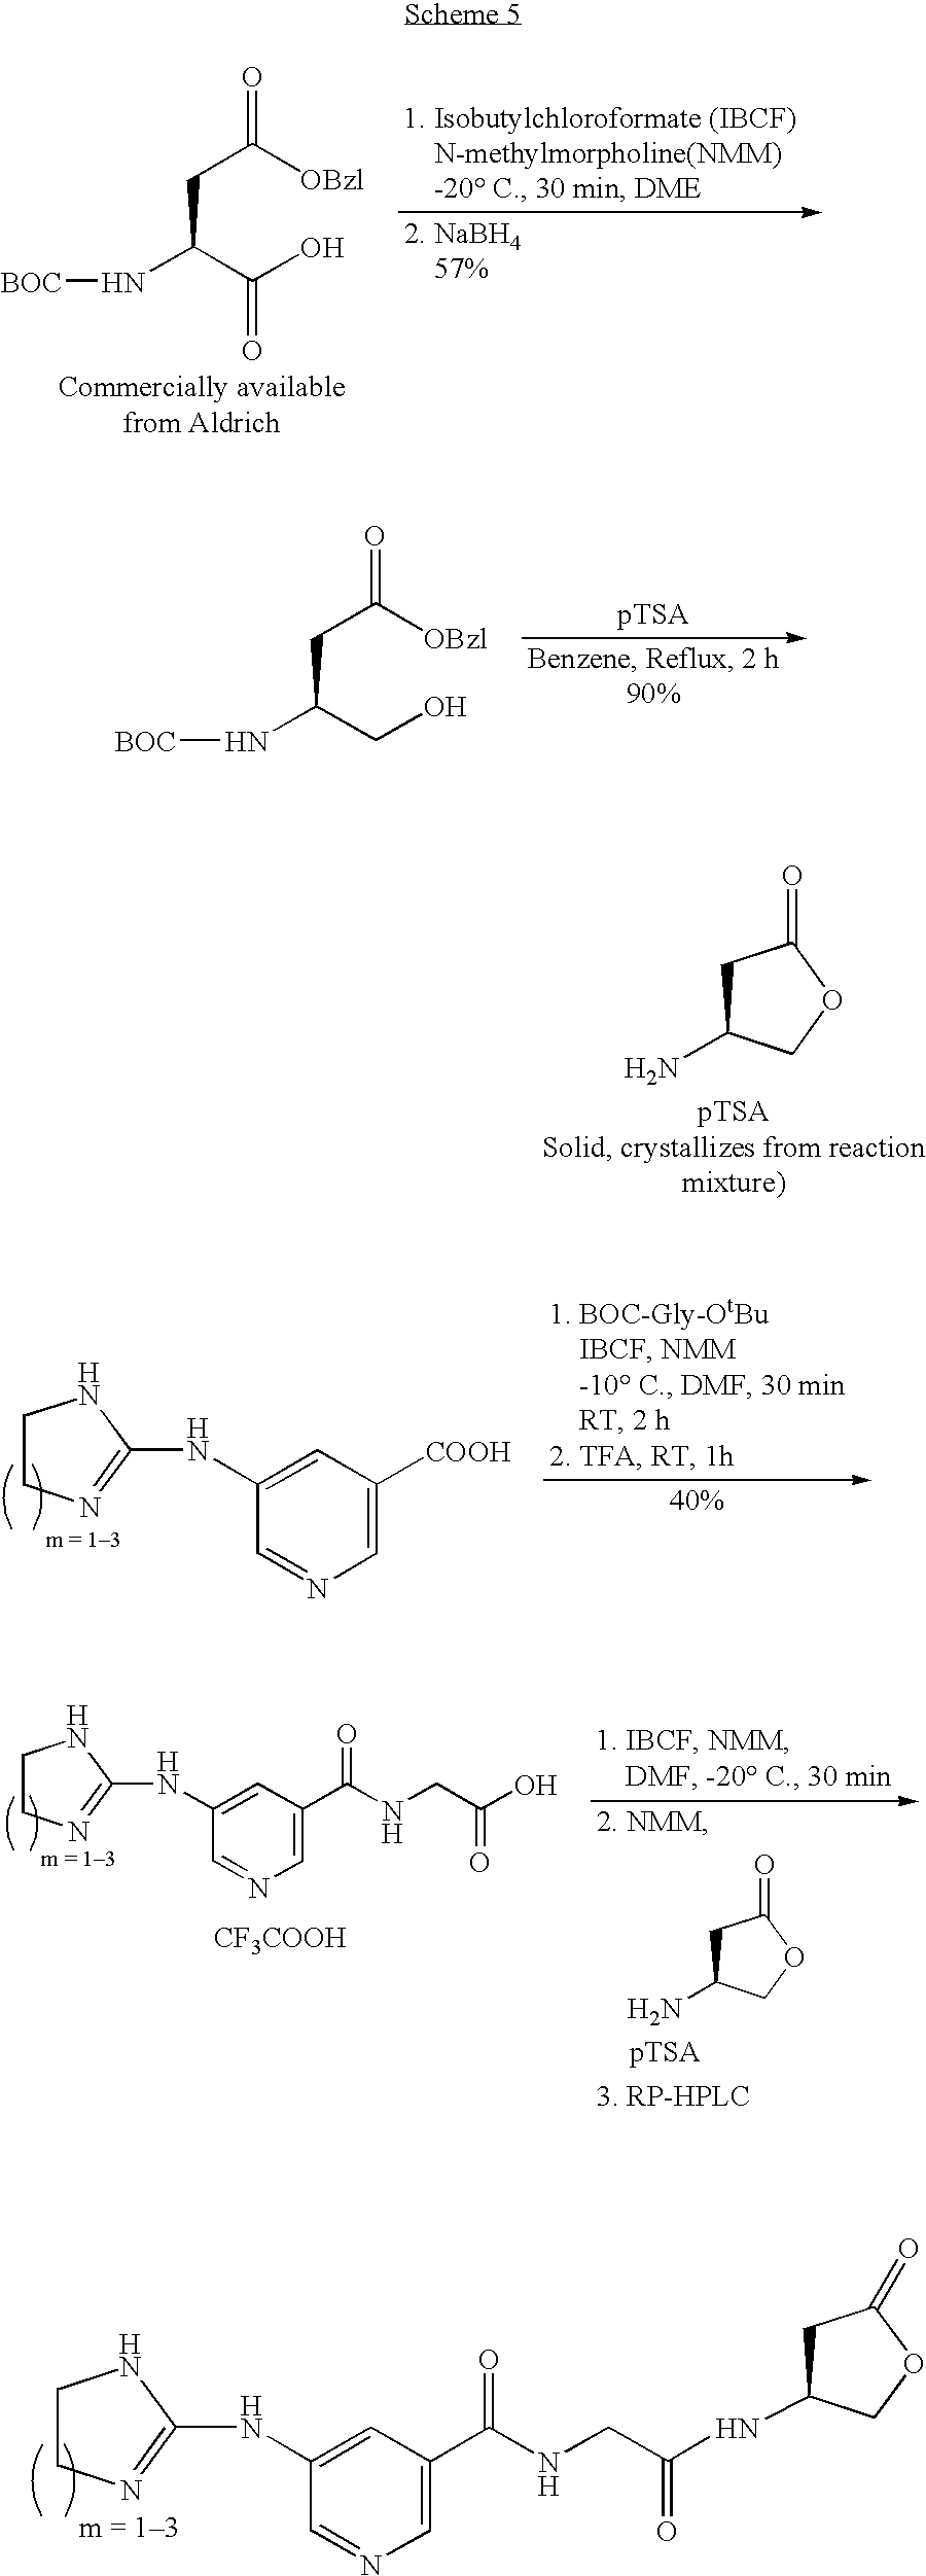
O=C([OBzl])CC(N[BOC])C(O)=O.O=C([OBzl])CC(N[BOC])CO.C1C(N)COC1=O.C1=C([COOH])C=C(NC2=NCCN2)C=N1.C1C(=O)OCC1NC(CNC(C1=CN=CC(NC2=NCCN2)=C1)=O)=O.C1C(N)COC1=O.C1=C(C(NCC(=O)O)=O)C=C(NC2=NCCN2)C=N1.[CF3COOH]
